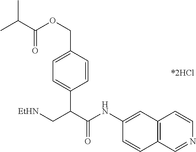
C12=C(C=NC=C1)C=CC(NC(C(C[EtHN])C1=CC=C(COC(C(C)C)=O)C=C1)=O)=C2
